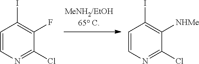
C1=CN=C(Cl)C(F)=C1I.C1=CN=C(Cl)C([NHMe])=C1I
